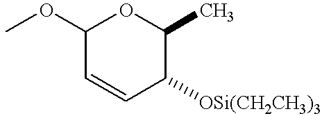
C1(OC)C=CC([OSi(CH2CH3)3])C(C)O1
